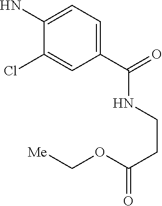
C1(C(=O)NCCC(=O)OC[Me])=CC=C(N)C(Cl)=C1
